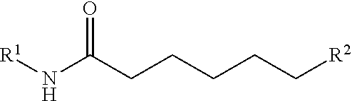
C(CCC[R2])CC(=O)N[R1]
